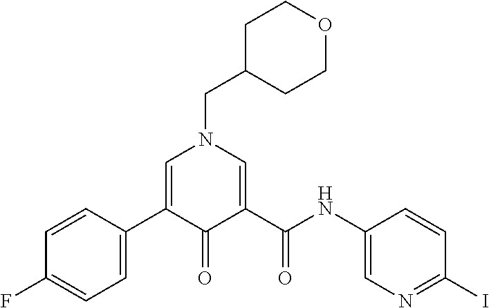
C1=C(C2=CN(CC3CCOCC3)C=C(C(NC3=CN=C(I)C=C3)=O)C2=O)C=CC(F)=C1
